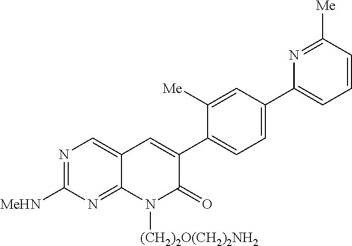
N1=C([MeHN])N=C2C(=C1)C=C(C1=CC=C(C3=CC=CC([Me])=N3)C=C1[Me])C(=O)N2[(CH2)2O(CH2)2NH2]
